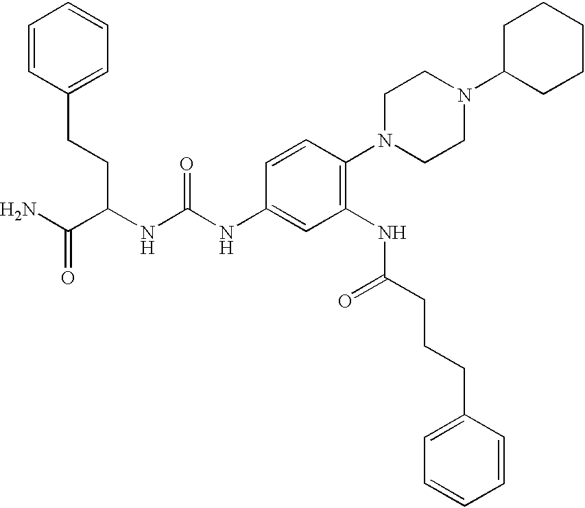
C1=CC(CCC(C(N)=O)NC(NC2=CC(NC(=O)CCCC3=CC=CC=C3)=C(N3CCN(C4CCCCC4)CC3)C=C2)=O)=CC=C1
